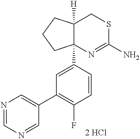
[2 HCl].C12([H])C(C3=CC(C4=CN=CN=C4)=C(F)C=C3)(N=C(N)SC1)CCC2
